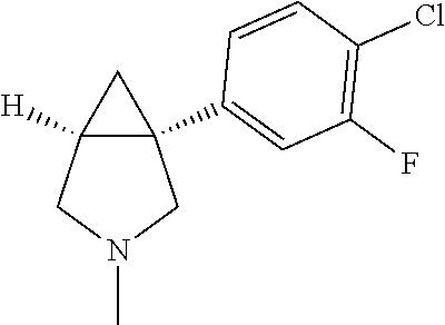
C12([H])C(C3=CC(F)=C(Cl)C=C3)(CN(C)C1)C2
